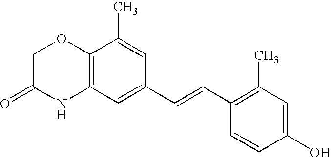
C12=C(C=C(C=CC3=C(C)C=C(O)C=C3)C=C1C)NC(=O)CO2
